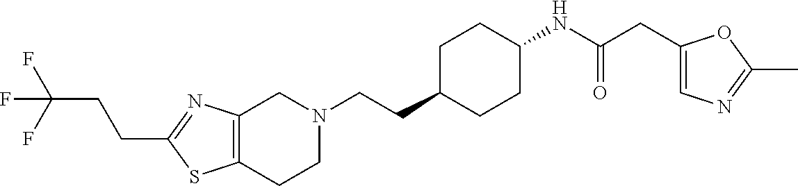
C12=C(CCN(CCC3CCC(NC(CC4=CN=C(C)O4)=O)CC3)C1)SC(CCC(F)(F)F)=N2
